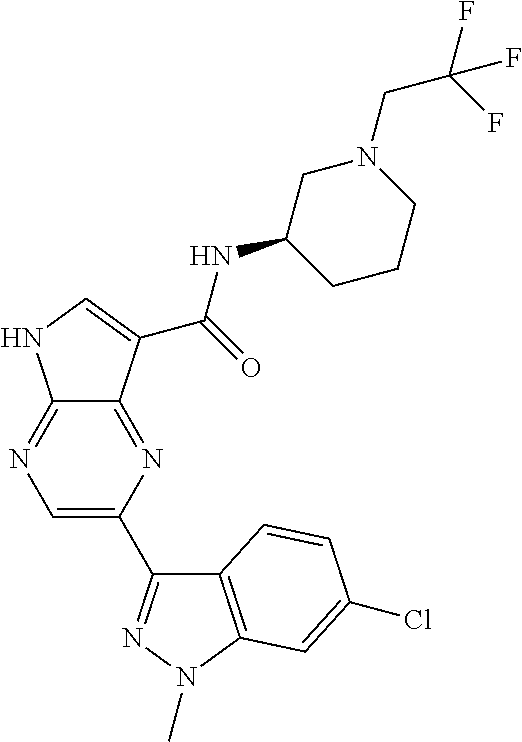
C12=NC=C(C3=NN(C)C4=C3C=CC(Cl)=C4)N=C1C(C(=O)NC1CCCN(CC(F)(F)F)C1)=CN2
